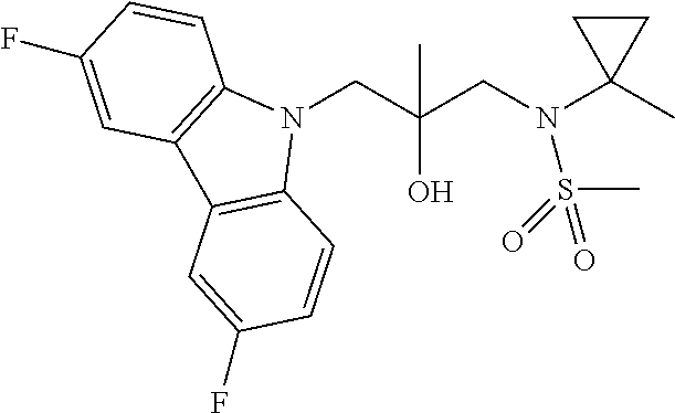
N1(CC(CN(C2(C)CC2)S(C)(=O)=O)(O)C)C2=C(C3=C1C=CC(F)=C3)C=C(F)C=C2
